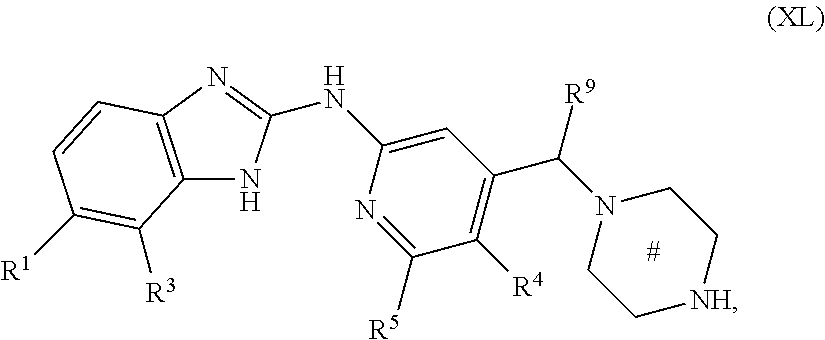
C12=C(N=C(NC3=CC(C(N4CC[NH]CC4)[R9])=C([R4])C([R5])=N3)N1)C=CC([R1])=C2[R3]
